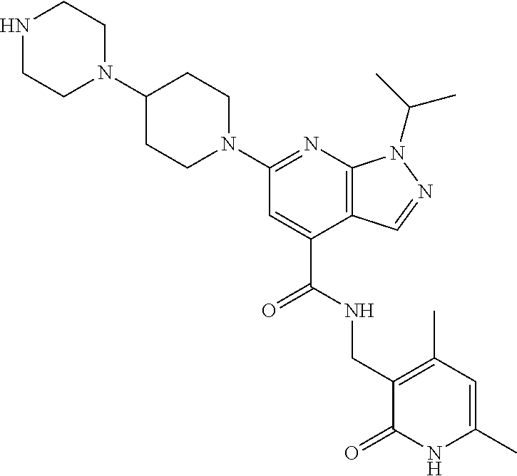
N1(C2=NC3=C(C(C(NCC4=C(C)C=C(C)NC4=O)=O)=C2)C=NN3C(C)C)CCC(N2CCNCC2)CC1
